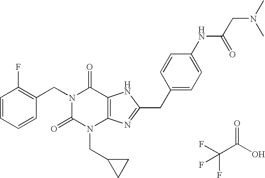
C1=CC=CC(CN2C(=O)N(CC3CC3)C3=C(C2=O)NC(CC2=CC=C(NC(=O)CN(C)C)C=C2)=N3)=C1F.C(F)(C(O)=O)(F)F
